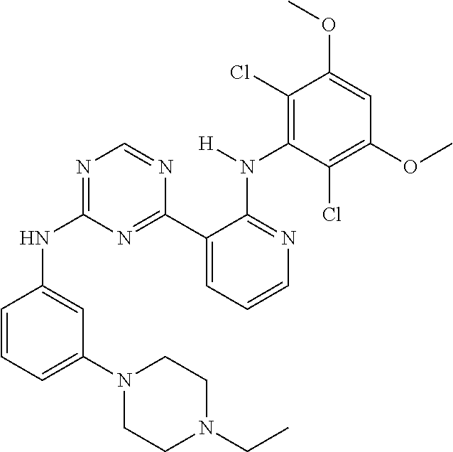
N1=C(NC2=CC(N3CCN(CC)CC3)=CC=C2)N=C(C2=CC=CN=C2N(C2=C(Cl)C(OC)=CC(OC)=C2Cl)[H])N=C1
